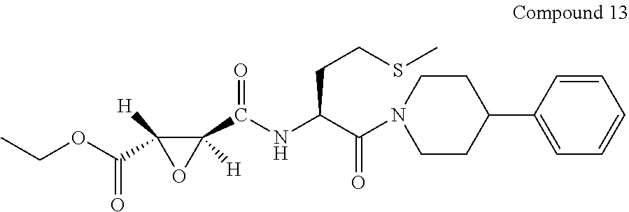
CCOC(C1([H])OC1(C(NC(C(=O)N1CCC(C2=CC=CC=C2)CC1)CCSC)=O)[H])=O
